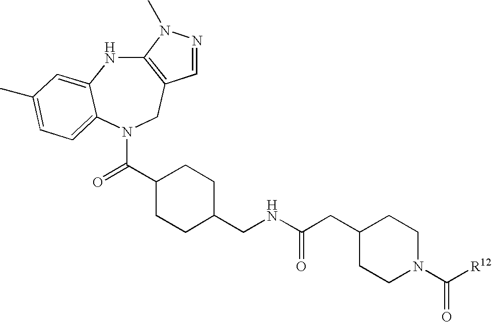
N1C2=CC(C)=CC=C2N(C(C2CCC(CNC(CC3CCN(C(=O)[R12])CC3)=O)CC2)=O)CC2=C1N(C)N=C2
